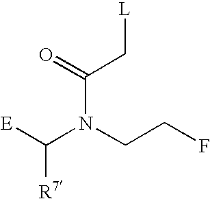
C(N(CCF)C(=O)C[L])([R7])[E]
